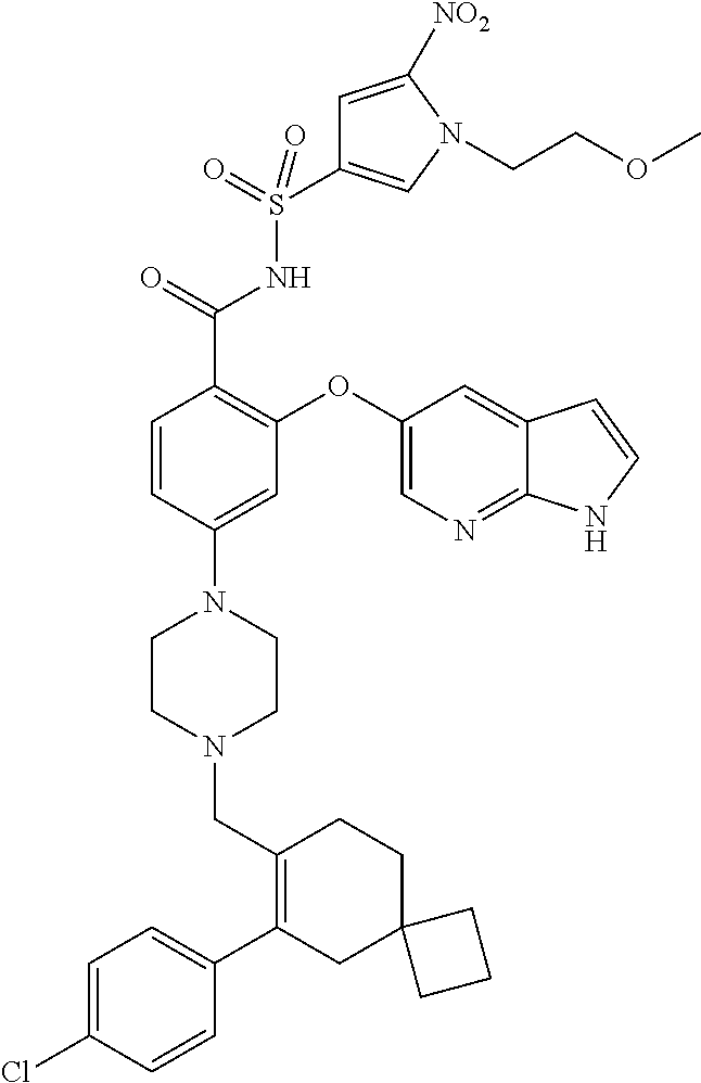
C1=C(Cl)C=CC(C2=C(CN3CCN(C4=CC(OC5=CN=C6C(=C5)C=CN6)=C(C(=O)NS(=O)(=O)C5=CN(CCOC)C([NO2])=C5)C=C4)CC3)CCC3(C2)CCC3)=C1
